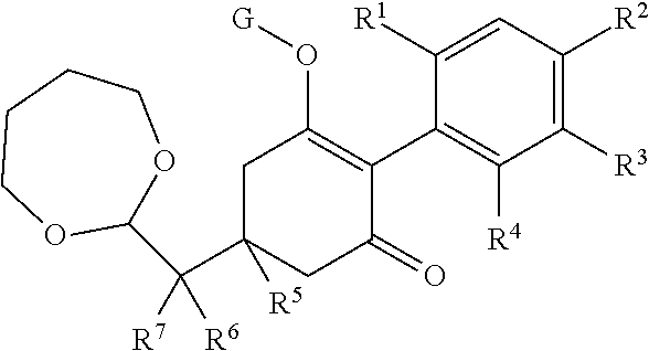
C1C(C(C2OCCCCO2)([R6])[R7])([R5])CC(=O)C(C2=C([R4])C([R3])=C([R2])C=C2[R1])=C1O[G]
